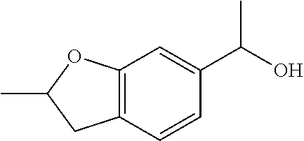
C12=C(C=CC(C(O)C)=C1)CC(C)O2
